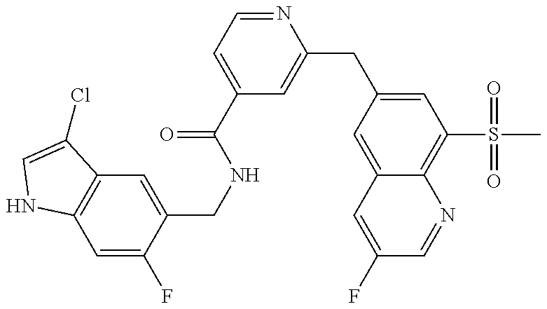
C1=C(F)C(CNC(C2=CC=NC(CC3=CC(S(C)(=O)=O)=C4C(=C3)C=C(F)C=N4)=C2)=O)=CC2=C1NC=C2Cl
